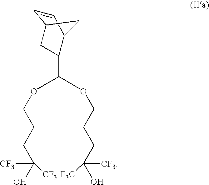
OC(CCCOC(OCCCC(O)([CF3])[F3C])C1CC2C=CC1C2)([CF3])[CF3]
